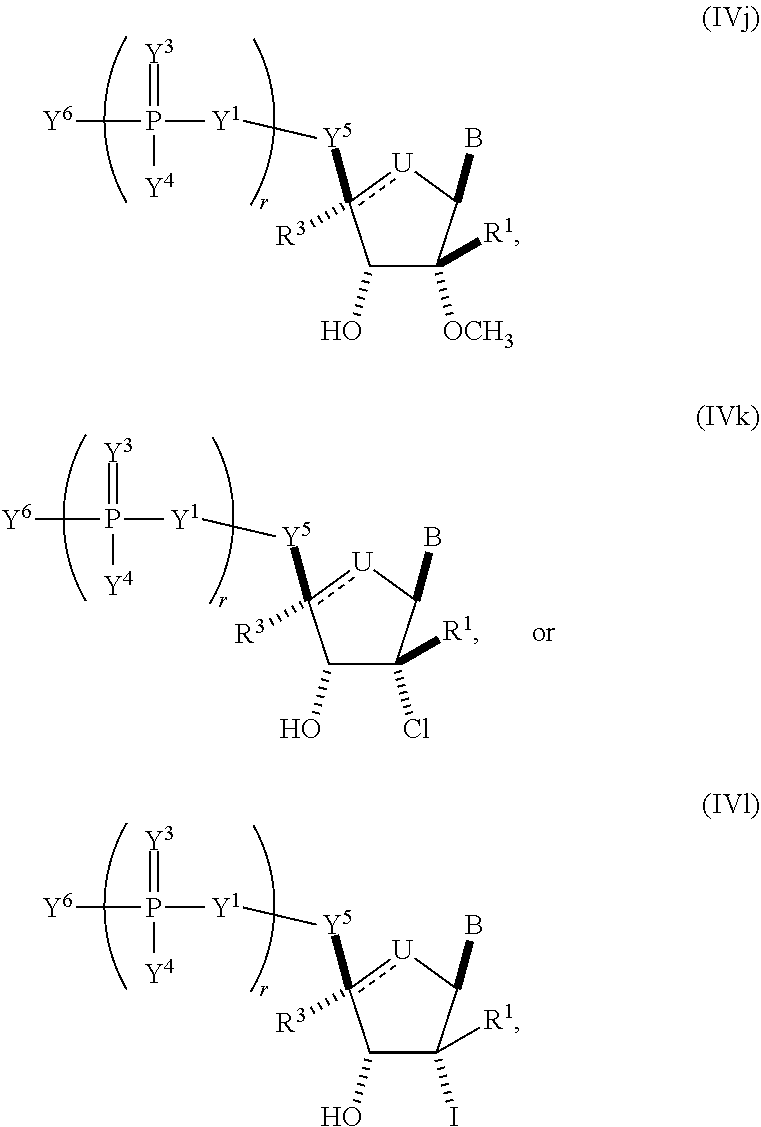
[Y6]P(=[Y3])([Y4])[Y1][Y5]c1([R3])[U]C(B)C([OCH3])([R1])C1O.[Y6]P(=[Y3])([Y4])[Y1][Y5]c1([R3])[U]C(B)C(I)([R1])C1O.[Y6]P(=[Y3])([Y4])[Y1][Y5]c1([R3])[U]C(B)C(Cl)([R1])C1O
